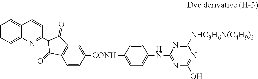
C1([CONH]C2=CC3=C(C=C2)C(=O)C(C2=NC4=CC=CC=C4C=C2)C3=O)=CC=C(NC2=NC(O)=NC([NHC3H6N(C4H9)2])=N2)C=C1
